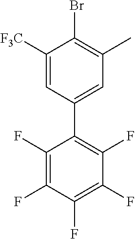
C1(F)=C(F)C(F)=C(F)C(F)=C1C1=CC(C)=C(Br)C([F3C])=C1
